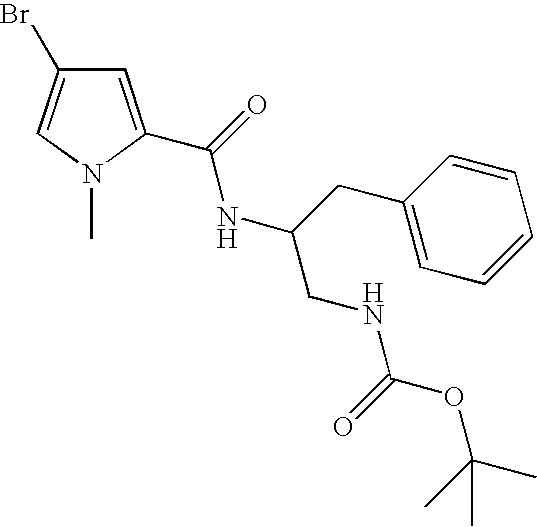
C1=C(C(=O)NC(CC2=CC=CC=C2)CNC(OC(C)(C)C)=O)N(C)C=C1Br
